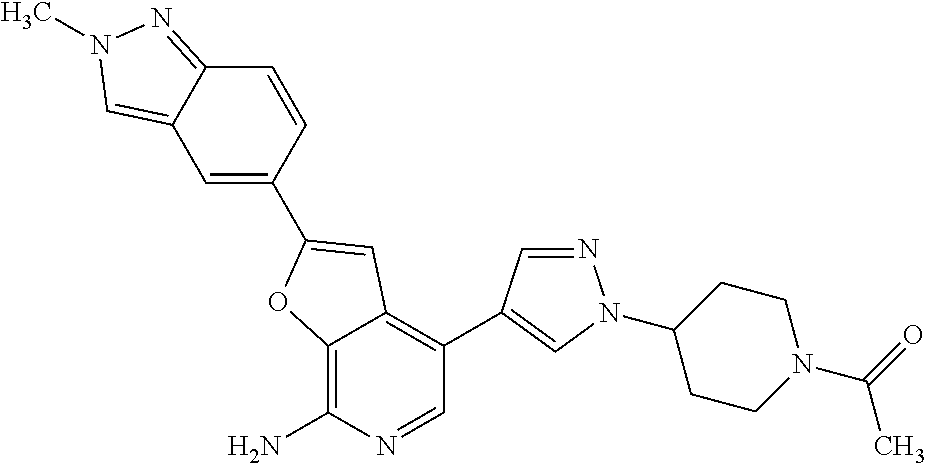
C12=C(N)N=CC(C3=CN(C4CCN(C(=O)C)CC4)N=C3)=C1C=C(C1=CC3=CN(C)N=C3C=C1)O2
